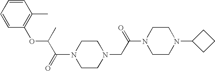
N1(C(=O)C(OC2=C(C)C=CC=C2)C)CCN(CC(N2CCN(C3CCC3)CC2)=O)CC1
